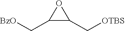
C1(C[BzO])C(C[OTBS])O1
